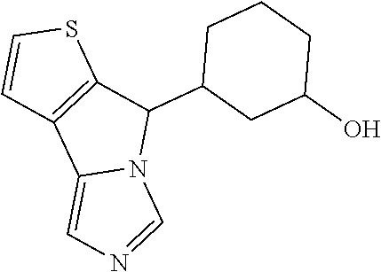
C1(C2C3=C(C4=CN=CN24)C=CS3)CC(O)CCC1
